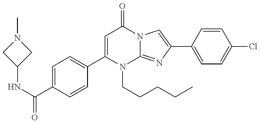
C1(NC(=O)C2=CC=C(C3=CC(=O)N4C(=NC(C5=CC=C(Cl)C=C5)=C4)N3CCCCC)C=C2)CN(C)C1
